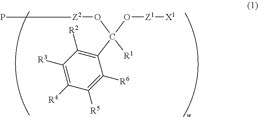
C1([R3])=C([R4])C([R5])=C([R6])C(C([R1])(O[Z2]P)O[Z1][X1])=C1[R2]
